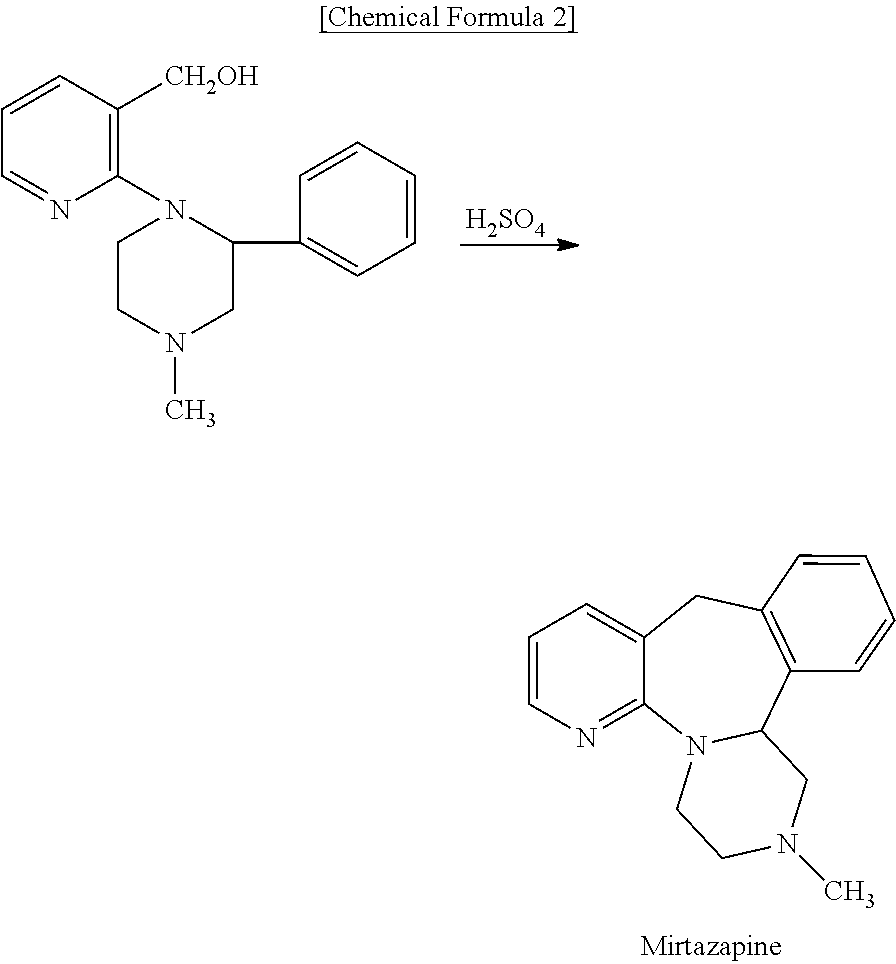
C1(N2CCN(C)CC2C2=CC=CC=C2)=C([CH2OH])C=CC=N1.[H2SO4].C12=NC=CC=C1CC1=C(C3N2CCN(C)C3)C=CC=C1
